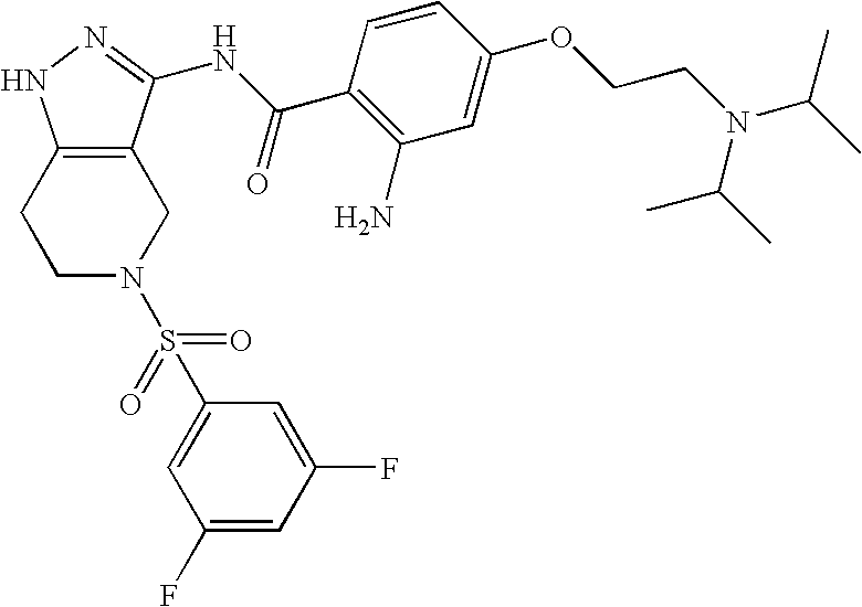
C1C2=C(CCN1S(C1=CC(F)=CC(F)=C1)(=O)=O)NN=C2NC(C1=C(N)C=C(OCCN(C(C)C)C(C)C)C=C1)=O
